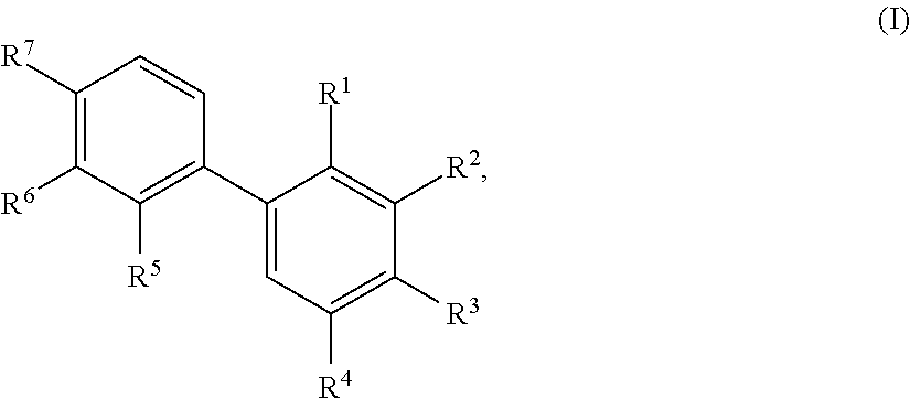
C1([R7])=C([R6])C([R5])=C(C2=CC([R4])=C([R3])C([R2])=C2[R1])C=C1
